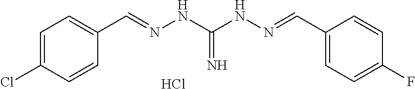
C1=C(Cl)C=CC(C=NNC(NN=CC2=CC=C(F)C=C2)=N)=C1.Cl
